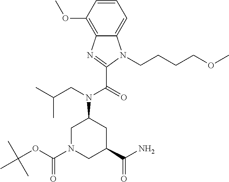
C1=CC(OC)=C2C(=C1)N(CCCCOC)C(C(=O)N(CC(C)C)C1CC(C(N)=O)CN(C(OC(C)(C)C)=O)C1)=N2
